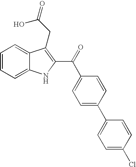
C1=CC=C2C(=C1)C(CC(=O)O)=C(C(=O)C1=CC=C(C3=CC=C(Cl)C=C3)C=C1)N2
